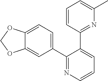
C1(C2=CC=C3C(=C2)OCO3)=NC=CC=C1C1=NC(C)=CC=C1
